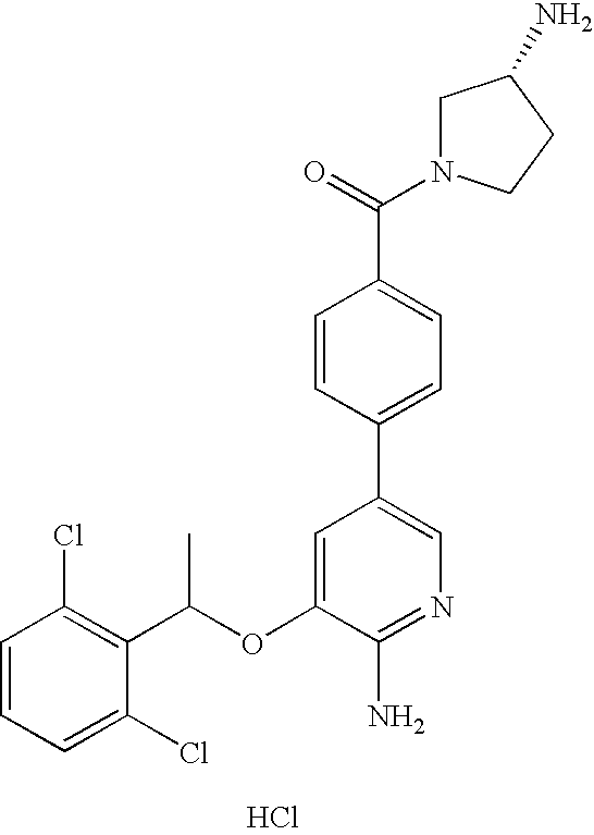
Cl.C1=CC(Cl)=C(C(OC2=CC(C3=CC=C(C(=O)N4CC(N)CC4)C=C3)=CN=C2N)C)C(Cl)=C1
